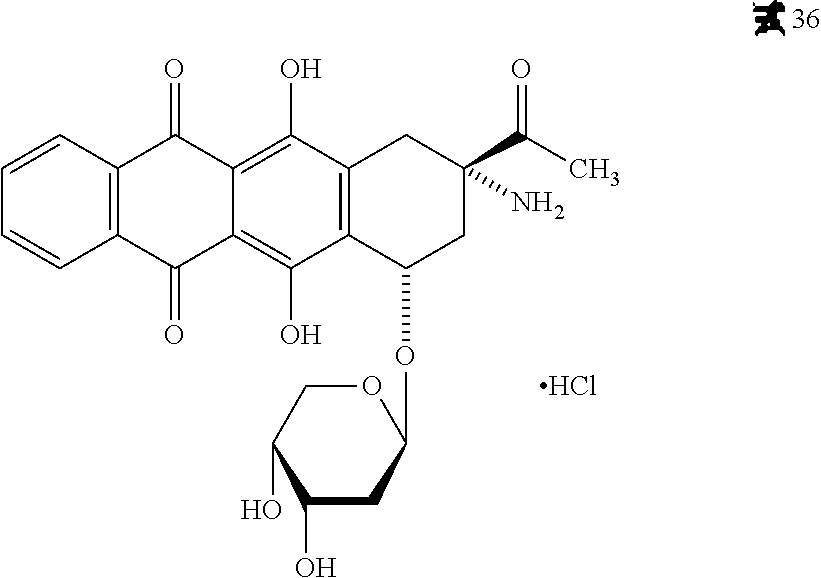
C1=CC=CC2=C1C(=O)C1=C(O)C3=C(C(O)=C1C2=O)C(OC1OCC(O)C(O)C1)CC(C(C)=O)(N)C3.Cl
